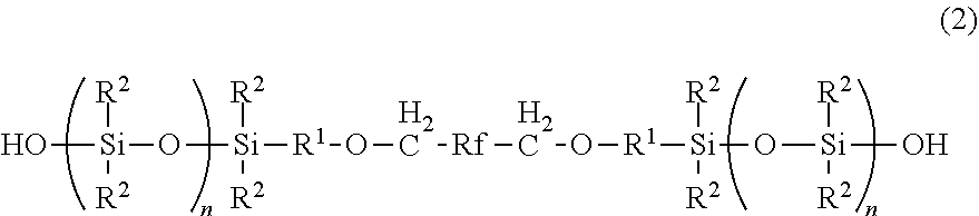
O[Si](O[Si]([R1]OC[Rf]CO[R1][Si](O[Si]([R2])([R2])O)([R2])[R2])([R2])[R2])([R2])[R2]
